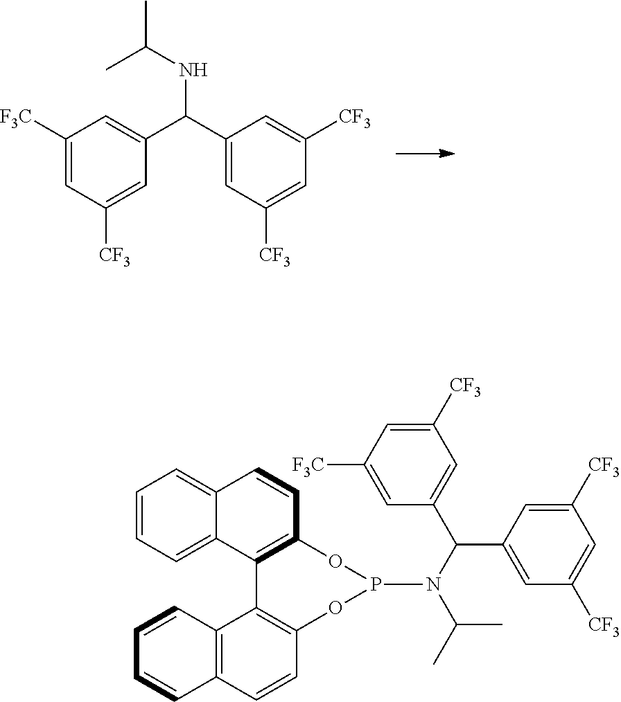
C1([F3C])=CC([CF3])=CC(C(NC(C)C)C2=CC([CF3])=CC([CF3])=C2)=C1.C1=CC=C2C(=C1)C=CC1=C2C2=C(C=CC3=C2C=CC=C3)OP(N(C(C2=CC([CF3])=CC([F3C])=C2)C2=CC([CF3])=CC([CF3])=C2)C(C)C)O1
